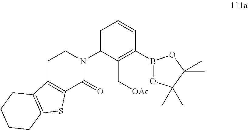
C1=C(N2CCC3=C(C2=O)SC2=C3CCCC2)C(C[OAc])=C(B2OC(C)(C)C(C)(C)O2)C=C1
